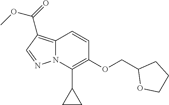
C12=C(C(=O)OC)C=NN1C(C1CC1)=C(OCC1OCCC1)C=C2
